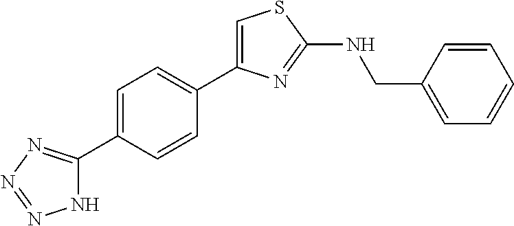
C1=C(C2=NN=NN2)C=CC(C2=CSC(NCC3=CC=CC=C3)=N2)=C1
